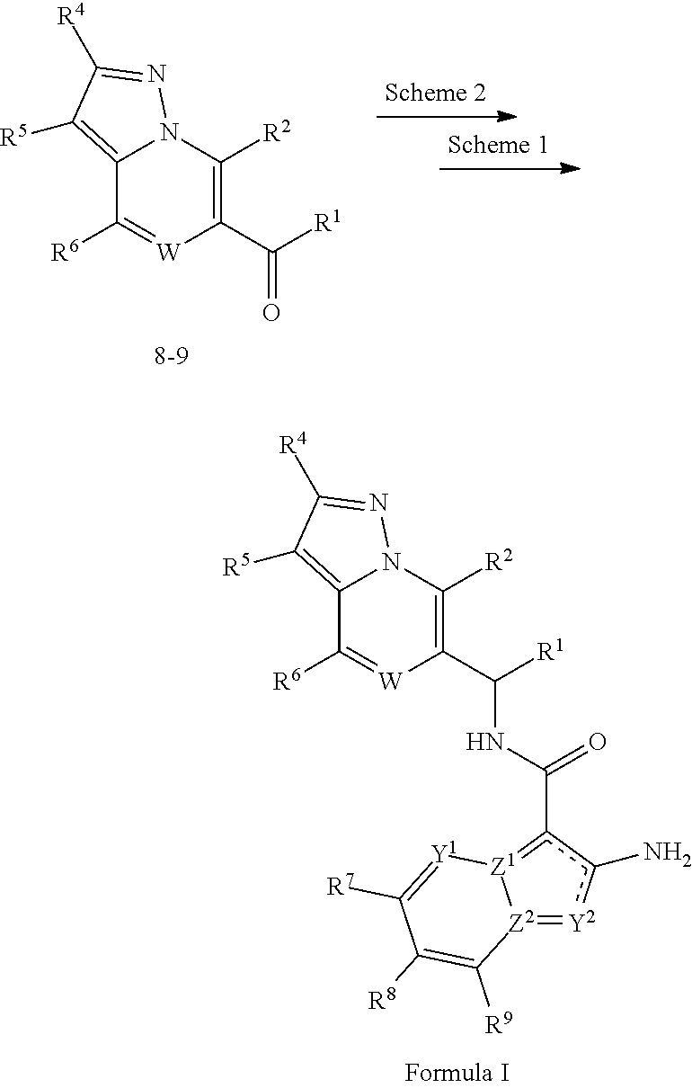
C12=C([R5])C([R4])=NN1C([R2])=C(C([R1])=O)[W]=C2[R6].[Z2]12=[Y2]c(N)c(C(NC(C3=C([R2])N4C(=C([R5])C([R4])=N4)C([R6])=[W]3)[R1])=O)=[Z1]1[Y1]=C([R7])C([R8])=C2[R9]
